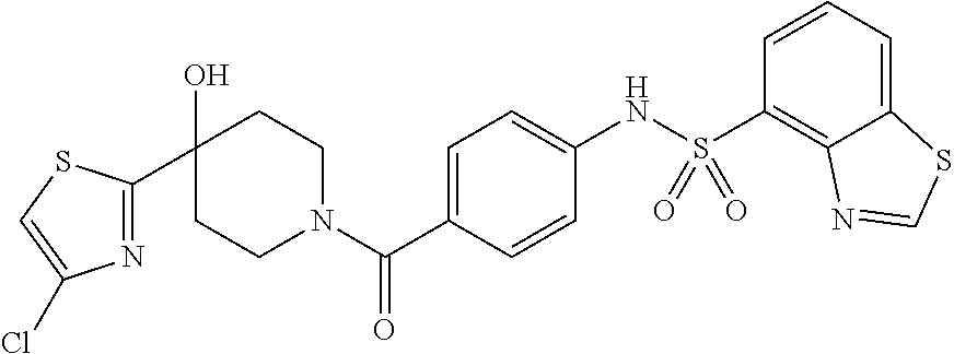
C1CN(C(C2=CC=C(NS(=O)(=O)C3=C4C(=CC=C3)SC=N4)C=C2)=O)CCC1(O)C1=NC(Cl)=CS1
